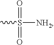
S([NH2])(=O)(=O)C
